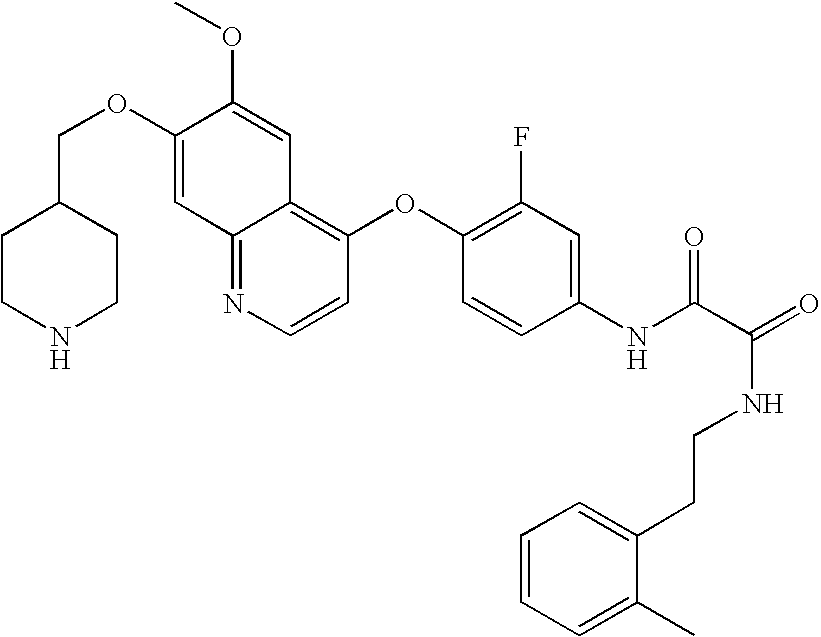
C12=NC=CC(OC3=C(F)C=C(NC(C(=O)NCCC4=CC=CC=C4C)=O)C=C3)=C1C=C(OC)C(OCC1CCNCC1)=C2
